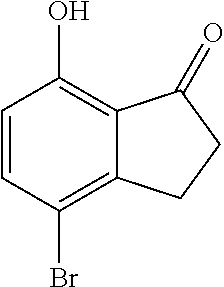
C1=CC(Br)=C2C(=C1O)C(=O)CC2
